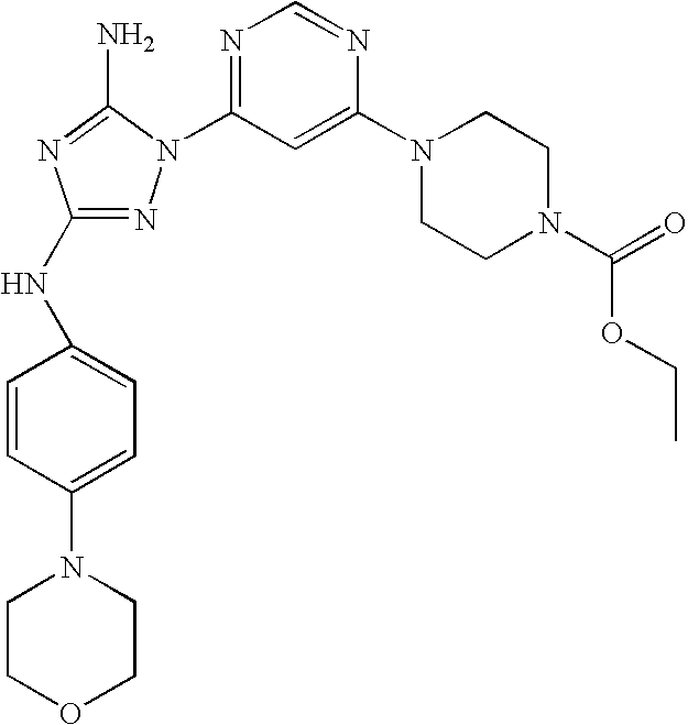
N1=C(NC2=CC=C(N3CCOCC3)C=C2)N=C(N)N1C1=NC=NC(N2CCN(C(=O)OCC)CC2)=C1
